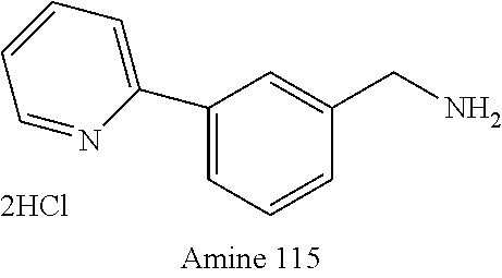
C1=CC(CN)=CC(C2=CC=CC=N2)=C1.[2HCl]
